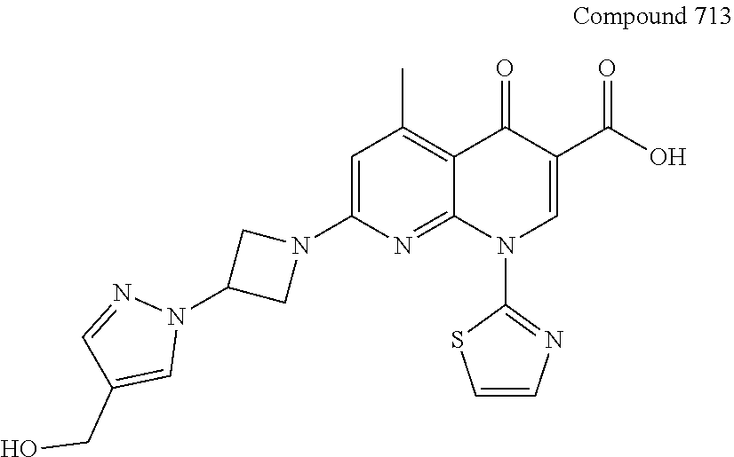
C1=C(N2CC(N3N=CC(CO)=C3)C2)N=C2C(=C1C)C(=O)C(C(O)=O)=CN2C1=NC=CS1
